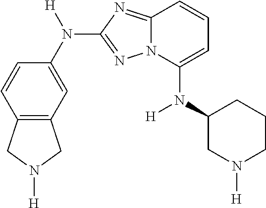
C12=C(C=C(N([H])C3=NN4C(=N3)C=CC=C4N(C3CCCN([H])C3)[H])C=C1)CN([H])C2
